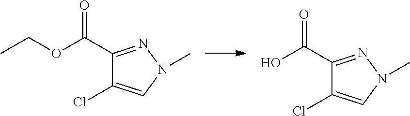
CCOC(=O)C1=NN(C)C=C1Cl.OC(=O)C1=NN(C)C=C1Cl
